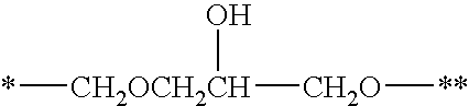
[CH2OCH2CH]([CH2O][**])(*)O
